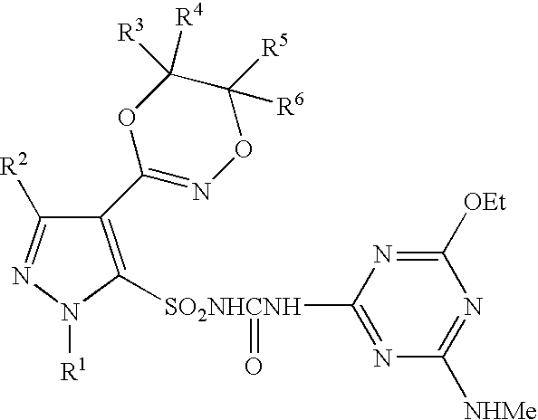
C1(C2=NOC([R5])([R6])C([R3])([R4])O2)=C([SO2NHCNH](C2=NC([NHMe])=NC([OEt])=N2)=O)N([R1])N=C1[R2]
